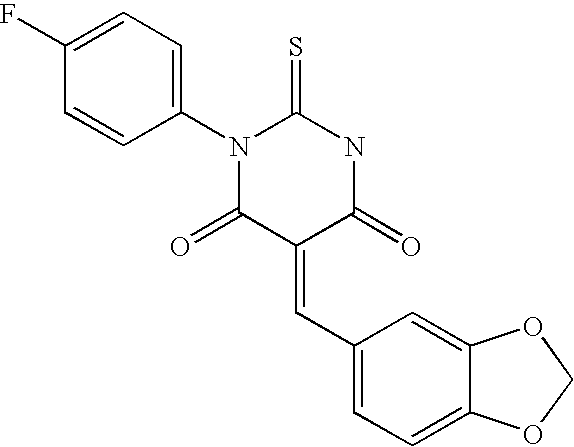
S=C1NC(=O)C(=CC2=CC=C3C(=C2)OCO3)C(=O)N1C1=CC=C(F)C=C1
